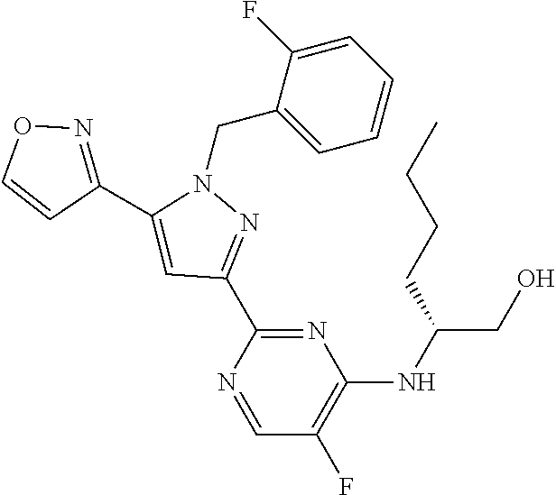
N1(CC2=CC=CC=C2F)C(C2=NOC=C2)=CC(C2=NC(NC(CO)CCCC)=C(F)C=N2)=N1
